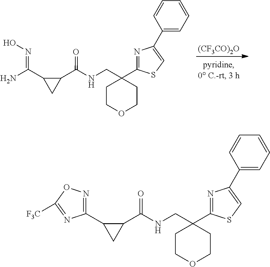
[(CF3CO)2O].C1COCCC1(CNC(=O)C1C(C(N)=NO)C1)C1=NC(C2=CC=CC=C2)=CS1.C1COCCC1(CNC(=O)C1C(C2=NOC([F3C])=N2)C1)C1=NC(C2=CC=CC=C2)=CS1
